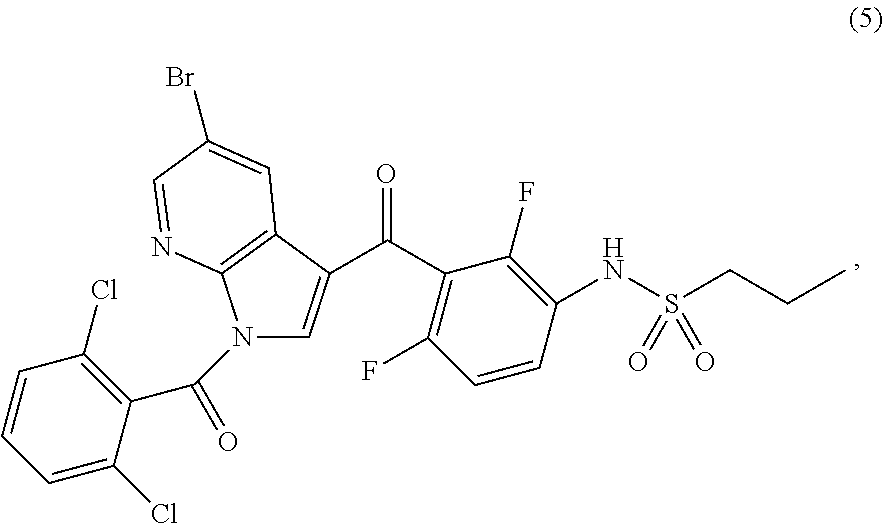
C1=CC(NS(CCC)(=O)=O)=C(F)C(C(=O)C2=CN(C(C3=C(Cl)C=CC=C3Cl)=O)C3=C2C=C(Br)C=N3)=C1F
